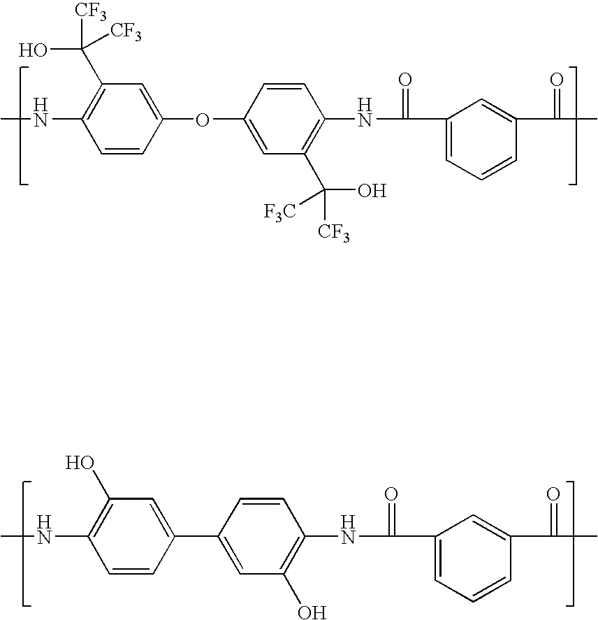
C1(OC2=CC(C([CF3])(O)[F3C])=C(NC(=O)C3=CC=CC(C(C)=O)=C3)C=C2)=CC(C([CF3])(O)[CF3])=C(NC)C=C1.C1(C2=CC(O)=C(NC(=O)C3=CC=CC(C(C)=O)=C3)C=C2)=CC(O)=C(NC)C=C1
